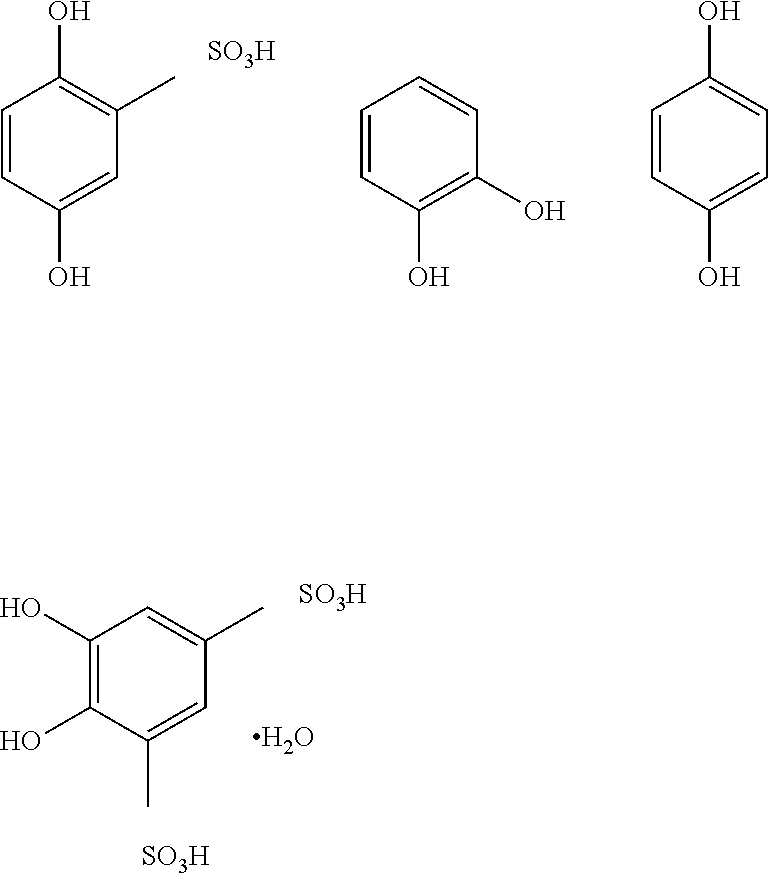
C1=CC(O)=CC(C)=C1O.[SO3H].C1=CC(O)=C(O)C=C1.C1=CC(O)=CC=C1O.C1(O)=C(O)C(C)=CC(C)=C1.[SO3H].[SO3H].O
